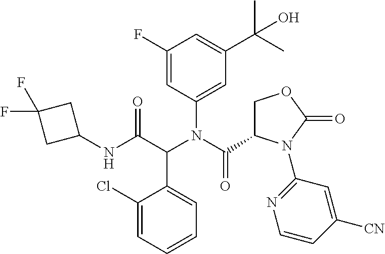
C1(F)=CC(N(C(=O)C2COC(=O)N2C2=NC=CC([CN])=C2)C(C(NC2CC(F)(F)C2)=O)C2=CC=CC=C2Cl)=CC(C(C)(C)O)=C1
